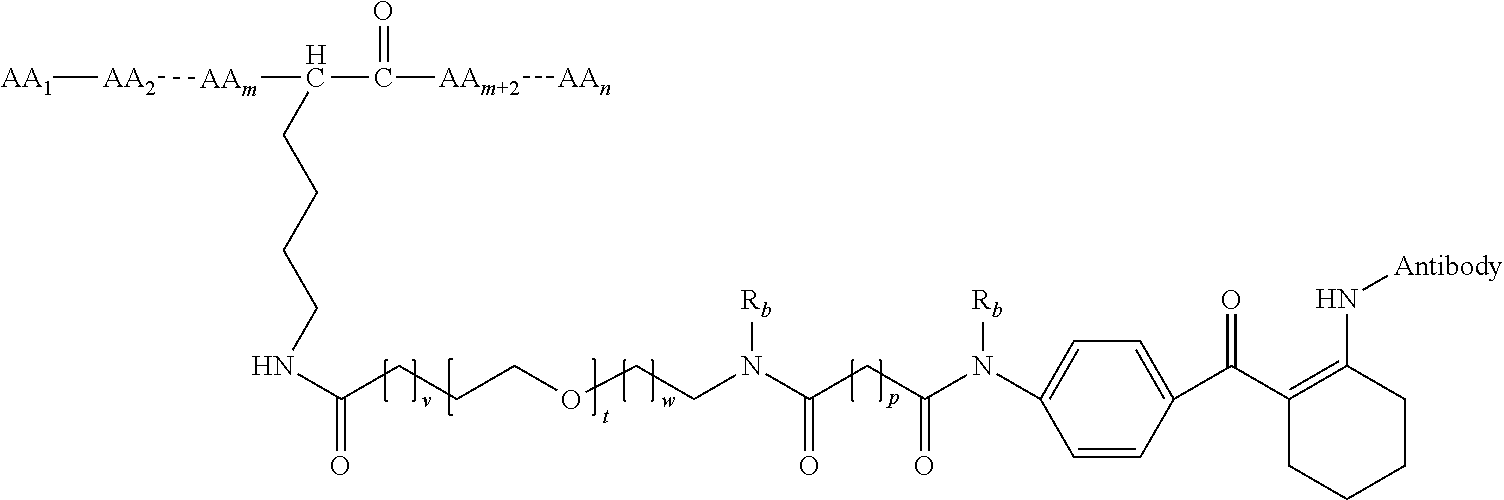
C1=CC(C(C2=C(N[Antibody])CCCC2)=O)=CC=C1N(C(CC(N(CCOCCCC(NCCCCC([AAm][AA2][AA1])C([AAm+2][AAn])=O)=O)[Rb])=O)=O)[Rb]
